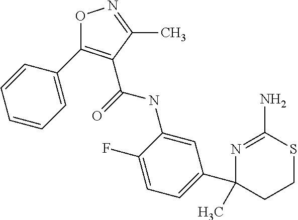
O1C(C2=CC=CC=C2)=C(C(=O)NC2=CC(C3(C)CCSC(N)=N3)=CC=C2F)C(C)=N1
